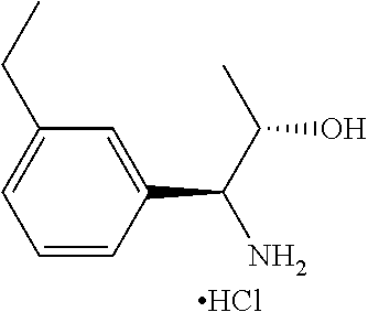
C1=CC(C(C(C)O)N)=CC(CC)=C1.Cl
